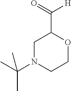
C1N(C(C)(C)C)CCOC1C(=O)[H]
